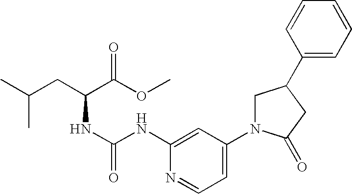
C1N(C2=CC=NC(NC(NC(CC(C)C)C(OC)=O)=O)=C2)C(=O)CC1C1=CC=CC=C1
